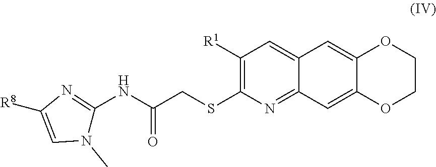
N1(C)C(NC(CSC2=C([R1])C=C3C(=N2)C=C2C(=C3)OCCO2)=O)=NC([R8])=C1
